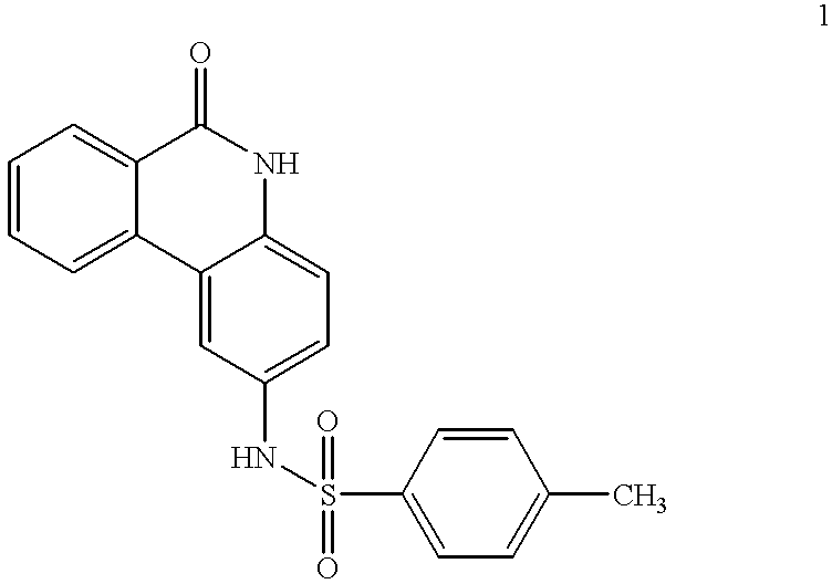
C1=CC=C2C(=C1)C(=O)NC1=CC=C(NS(C3=CC=C(C)C=C3)(=O)=O)C=C21
